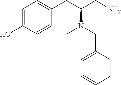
C1=C(O)C=CC(CC(CN)N(CC2=CC=CC=C2)C)=C1
